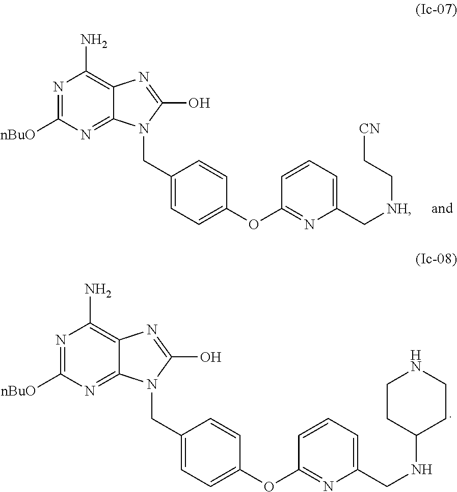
N1=C([nBuO])N=C2C(=C1N)N=C(O)N2CC1=CC=C(OC2=NC(CNC3CCNCC3)=CC=C2)C=C1.N1=C([nBuO])N=C2C(=C1N)N=C(O)N2CC1=CC=C(OC2=NC(C[NH]CC[CN])=CC=C2)C=C1
